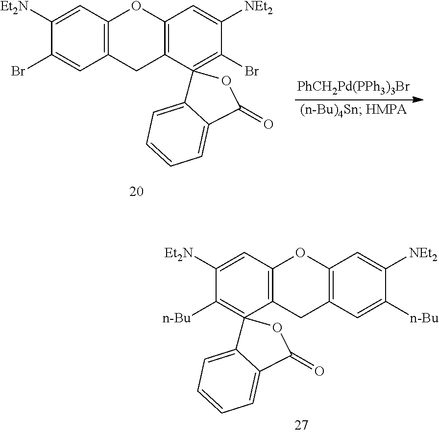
[PhCH2Pd(PPh3)3Br].C1([Et2N])=CC2=C(C=C1Br)CC1=C(O2)C=C([NEt2])C(Br)=C12C1=CC=CC=C1C(=O)O2.C1([Et2N])=CC2=C(CC3=C(O2)C=C([NEt2])C([n-Bu])=C3)C2(=C1[n-Bu])C1=CC=CC=C1C(=O)O2
